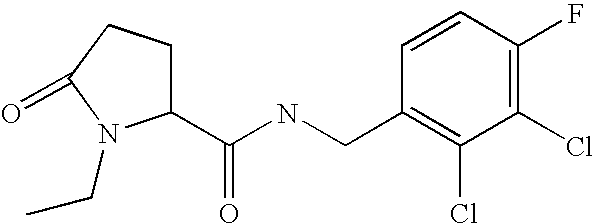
C1(C(NCC2=C(Cl)C(Cl)=C(F)C=C2)=O)CCC(=O)N1CC
